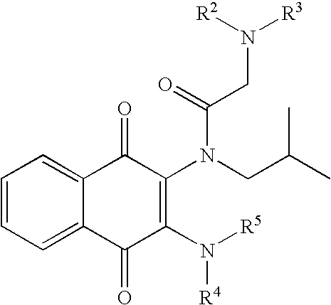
C1=CC=C2C(=C1)C(=O)C(N(CC(C)C)C(=O)CN([R2])[R3])=C(N([R5])[R4])C2=O
